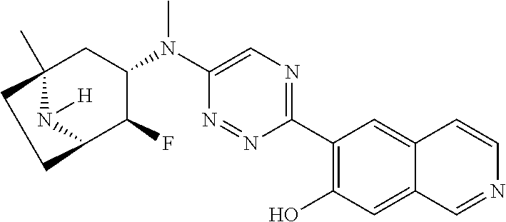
C1(C2=C(O)C=C3C(=C2)C=CN=C3)=NC=C(N(C2CC3(C)N([H])C(C2F)CC3)C)N=N1
